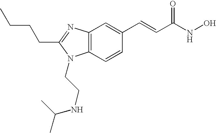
C12=C(C=CC(C=CC(NO)=O)=C1)N(CCNC(C)C)C(CCCC)=N2
